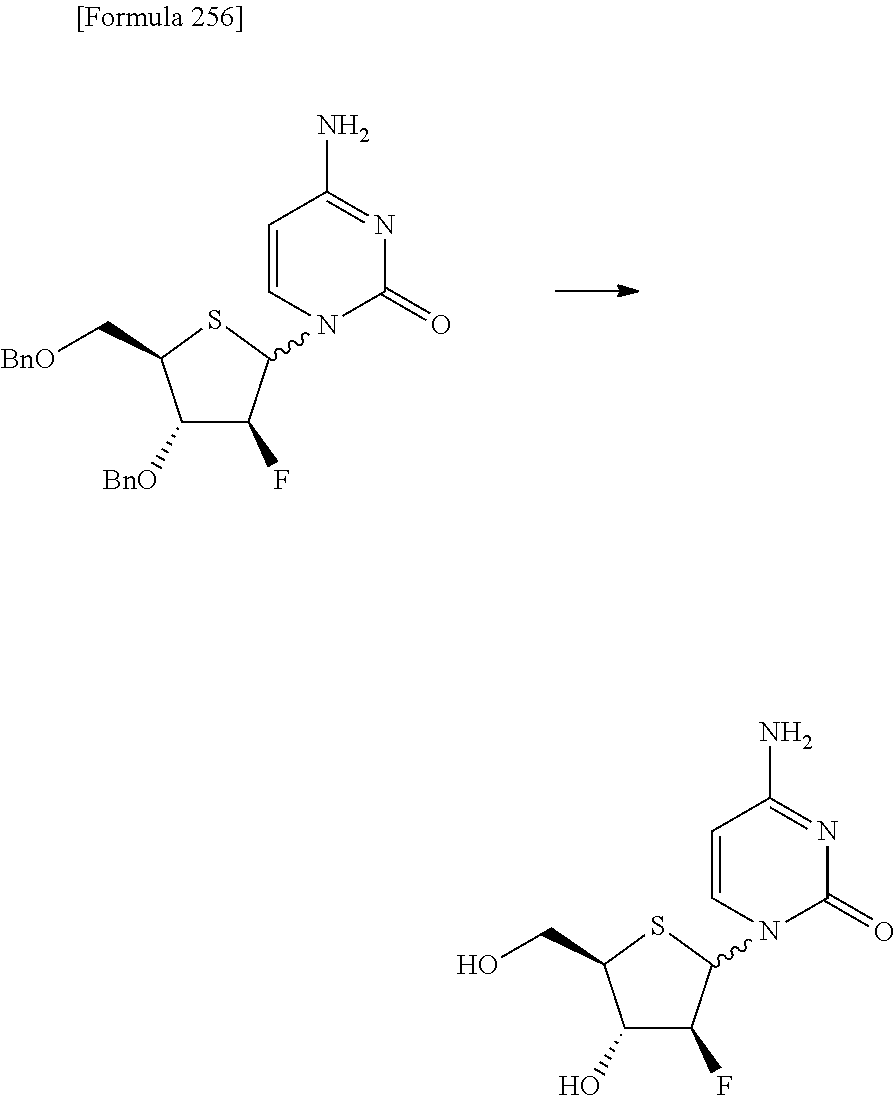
C1([BnO])C(F)C(N2C=CC(N)=NC2=O)SC1C[BnO].C1(O)C(F)C(N2C=CC(N)=NC2=O)SC1CO
